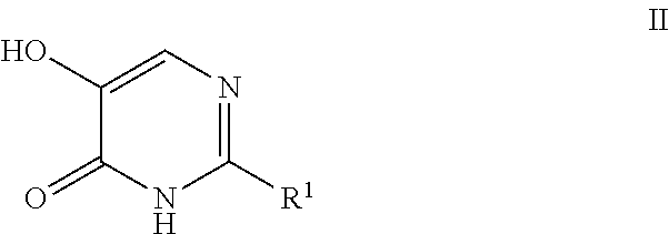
C1([R1])=NC=C(O)C(=O)N1
